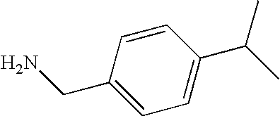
C1(CN)=CC=C(C(C)C)C=C1
